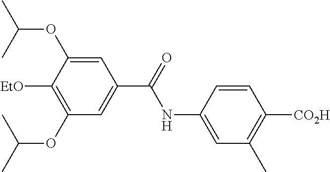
C1=C(NC(=O)C2=CC(OC(C)C)=C([EtO])C(OC(C)C)=C2)C=CC([CO2H])=C1C
